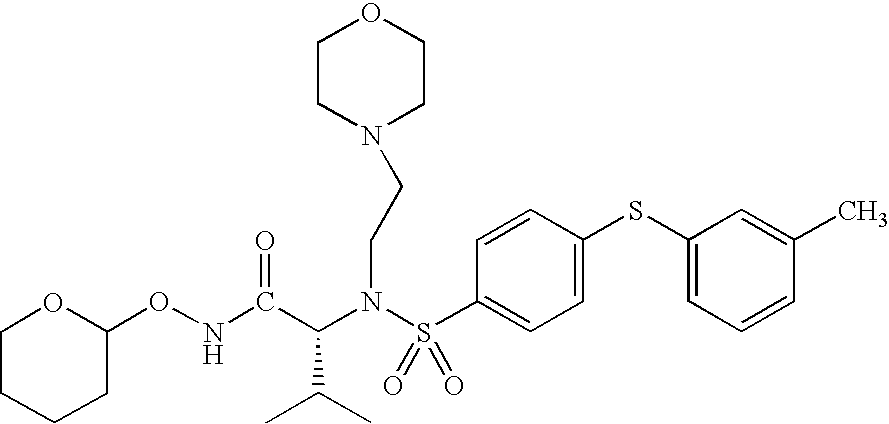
C(N(S(C1=CC=C(SC2=CC=CC(C)=C2)C=C1)(=O)=O)CCN1CCOCC1)(C(NOC1OCCCC1)=O)C(C)C
